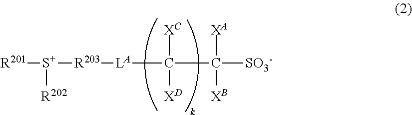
[R201][S+]([R203][LA]C(C([XA])([SO3-])[XB])([XC])[XD])[R202]
